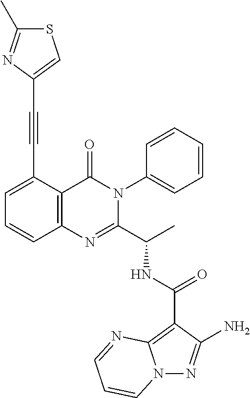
C1=C(C#CC2=CSC(C)=N2)C2=C(C=C1)N=C(C(C)NC(C1=C3N(N=C1N)C=CC=N3)=O)N(C1=CC=CC=C1)C2=O
